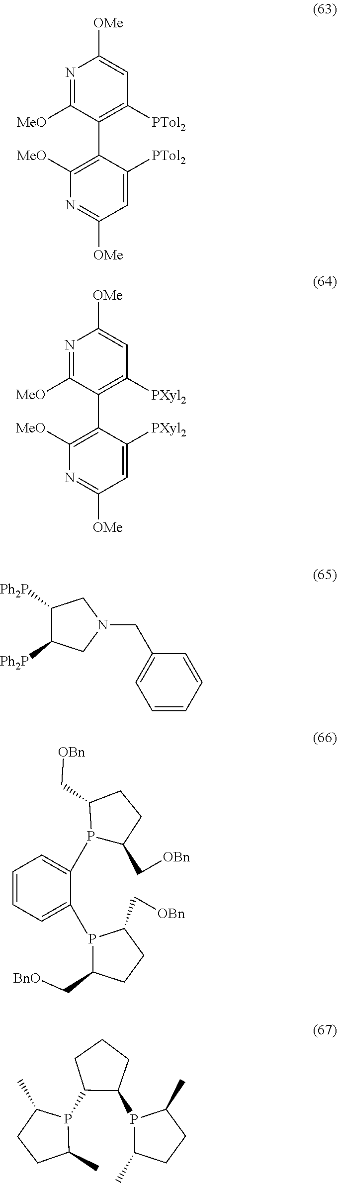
C1=CC=C(C)C(C)=C1.P1C(C[OBn])CCC1C[OBn].P1C(C[BnO])CCC1C[OBn].N1=C([MeO])C(C2=C([MeO])N=C([OMe])C=C2[PTol2])=C([PTol2])C=C1[OMe].N1=C([MeO])C(C2=C([MeO])N=C([OMe])C=C2[PXyl2])=C([PXyl2])C=C1[OMe].C1([Ph2P])C([Ph2P])CN(CC2=CC=CC=C2)C1.C1C(C)P(C2C(P3C(C)CCC3C)CCC2)C(C)C1
